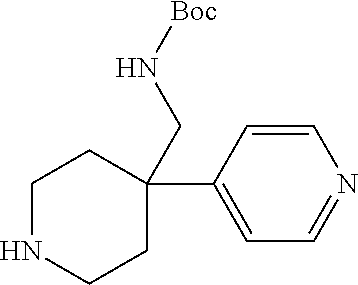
C1=CN=CC=C1C1(CN[Boc])CCNCC1
